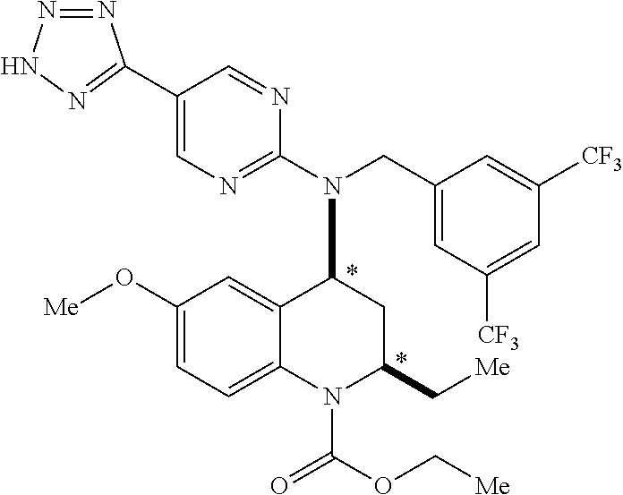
C1(O[Me])=CC=C2C(=C1)C(N(CC1=CC([CF3])=CC([CF3])=C1)C1=NC=C(C3=NNN=N3)C=N1)CC(C[Me])N2C(=O)OC[Me]
